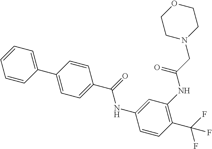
C1=CC=CC=C1C1=CC=C(C(NC2=CC(NC(CN3CCOCC3)=O)=C(C(F)(F)F)C=C2)=O)C=C1
